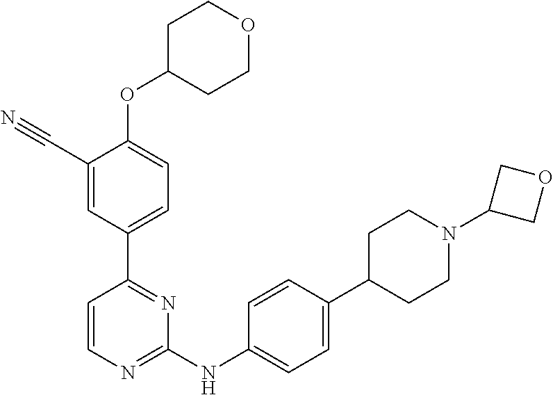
C1=CN=C(NC2=CC=C(C3CCN(C4COC4)CC3)C=C2)N=C1C1=CC=C(OC2CCOCC2)C(C#N)=C1
